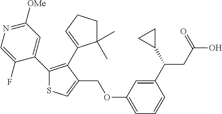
C1(C(C2CC2)CC(O)=O)=CC(OCC2=CSC(C3=CC([OMe])=NC=C3F)=C2C2=CCCC2(C)C)=CC=C1
